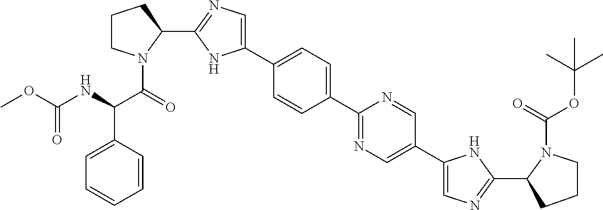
C1(C2=CC=C(C3=NC=C(C4=CN=C(C5CCCN5C(=O)OC(C)(C)C)N4)C=N3)C=C2)=CN=C(C2CCCN2C(C(C2=CC=CC=C2)NC(OC)=O)=O)N1
